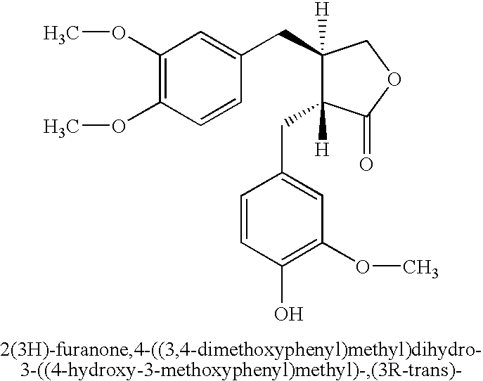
C1(OC)=C(OC)C=CC(CC2([H])C([H])(CC3=CC(OC)=C(O)C=C3)C(=O)OC2)=C1
